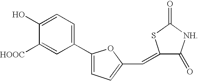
C1(C2=CC=C(C=C3C(=O)[NH]C(=O)S3)O2)=CC=C(O)C([HOOC])=C1
